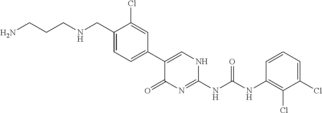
NCCCNCC1=CC=C(C2=CNC(NC(NC3=C(Cl)C(Cl)=CC=C3)=O)=NC2=O)C=C1Cl
